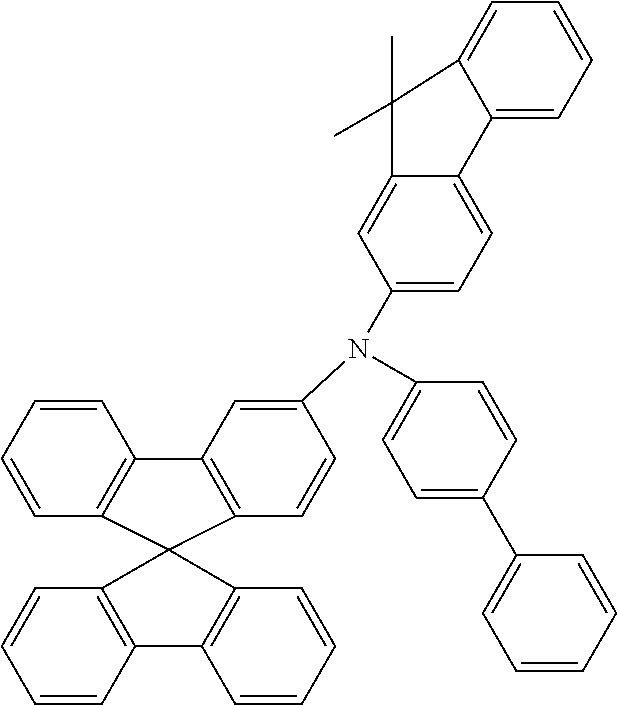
C1=CC=CC2=C1C1(C3=C2C=C(N(C2=CC=C(C4=CC=CC=C4)C=C2)C2=CC=C4C(=C2)C(C)(C)C2=CC=CC=C42)C=C3)C2=C(C=CC=C2)C2=C1C=CC=C2
